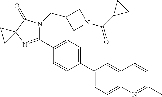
C1(C2=CC=C(C3=CC=C4C(=C3)C=CC(C)=N4)C=C2)=NC2(C(=O)N1CC1CN(C(C3CC3)=O)C1)CC2
